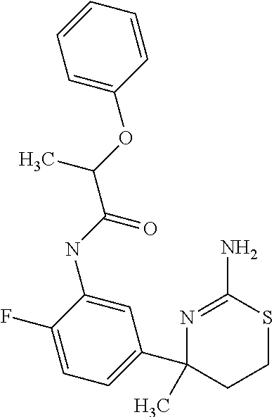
CC1(C2=CC=C(F)C(NC(C(OC3=CC=CC=C3)C)=O)=C2)N=C(N)SCC1
